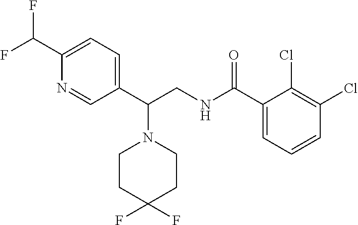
C1(C(CNC(C2=CC=CC(Cl)=C2Cl)=O)N2CCC(F)(F)CC2)=CC=C(C(F)F)N=C1
